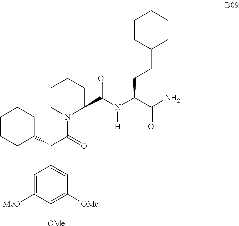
C1=C([MeO])C([OMe])=C([OMe])C=C1C(C1CCCCC1)C(=O)N1C(C(N(C(C(=O)N)CCC2CCCCC2)[H])=O)CCCC1
